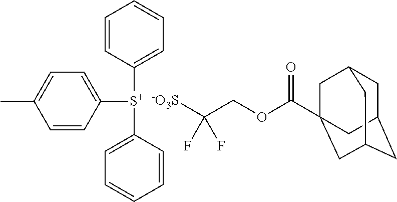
C1([S+](C2=CC=CC=C2)C2=CC=CC=C2)=CC=C(C)C=C1.C(COC(=O)C12CC3CC(CC(C1)C3)C2)(F)([-O3S])F
